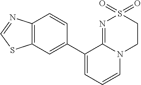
C12=C(C=C(C3=CC=CN4C3=NS(=O)(=O)CC4)C=C1)SC=N2
